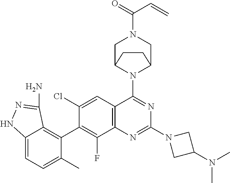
C12=CC=C(C)C(C3=C(F)C4=C(C=C3Cl)C(N3C5CN(C(=O)C=C)CC3CC5)=NC(N3CC(N(C)C)C3)=N4)=C1C(N)=NN2
